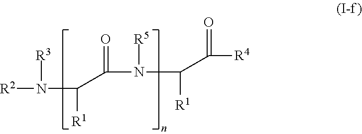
N([R3])(C([R1])C(=O)N(C([R1])C([R4])=O)[R5])[R2]
